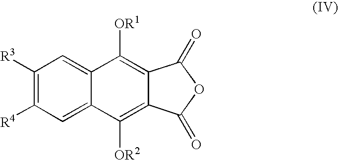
C1([R3])=C([R4])C=C2C(=C1)C([OR1])=C1C(=C2[OR2])C(=O)OC1=O
